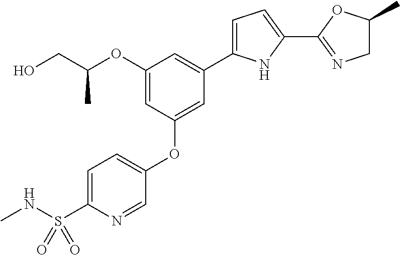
C1(OC(CO)C)=CC(OC2=CC=C(S(NC)(=O)=O)N=C2)=CC(C2=CC=C(C3=NCC(C)O3)N2)=C1
